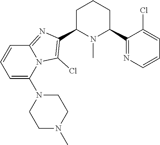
C1C(C2=C(Cl)N3C(=N2)C=CC=C3N2CCN(C)CC2)N(C)C(C2=NC=CC=C2Cl)CC1
